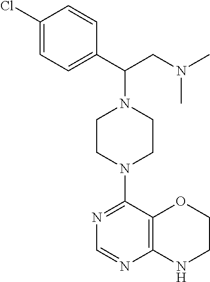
C1(Cl)=CC=C(C(CN(C)C)N2CCN(C3=NC=NC4=C3OCCN4)CC2)C=C1
